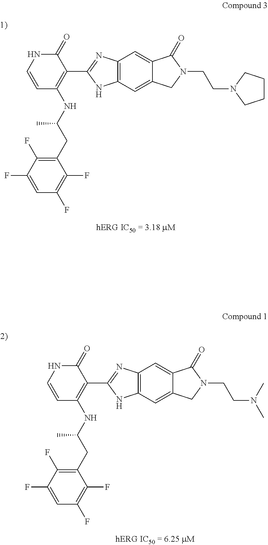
C1=CC(NC(CC2=C(F)C(F)=CC(F)=C2F)C)=C(C2=NC3=C(N2)C=C2C(=C3)C(=O)N(CCN3CCCC3)C2)C(=O)N1.C1=CC(NC(CC2=C(F)C(F)=CC(F)=C2F)C)=C(C2=NC3=C(N2)C=C2C(=C3)C(=O)N(CCN(C)C)C2)C(=O)N1
